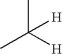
CC([H])(C)[H]
